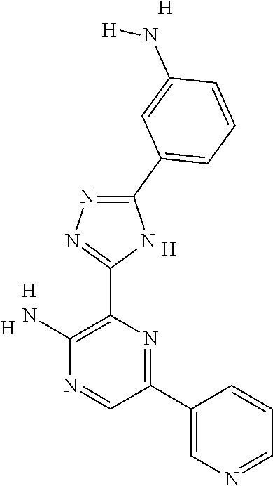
C1(C2=NC(C3=NN=C(C4=CC=CC(N[H])=C4)N3)=C(N)N=C2)=CN=CC=C1.[H].[H].[H].[H]
